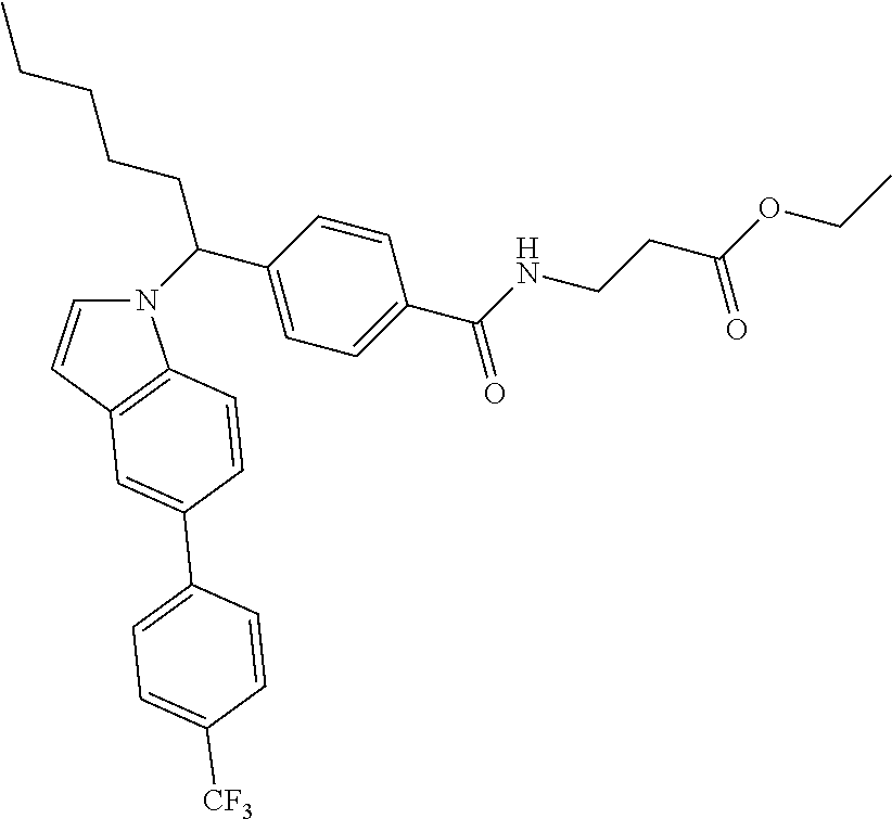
N1(C(C2=CC=C(C(NCCC(OCC)=O)=O)C=C2)CCCCC)C=CC2=C1C=CC(C1=CC=C([CF3])C=C1)=C2
